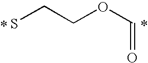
SCCOC=O
